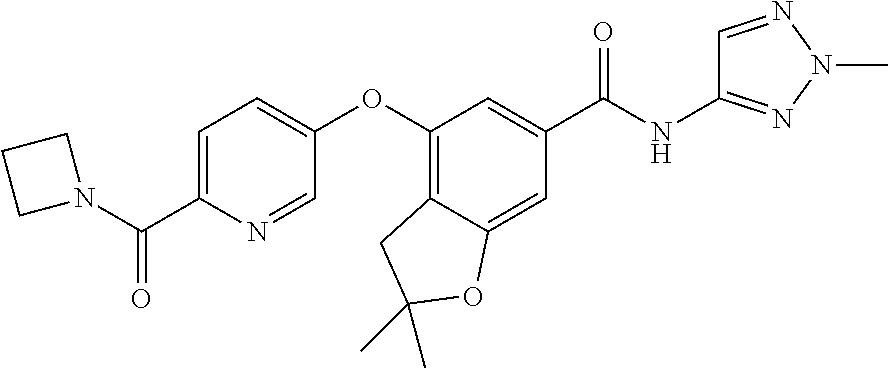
C1=C(C(N2CCC2)=O)N=CC(OC2=C3C(=CC(C(NC4=NN(C)N=C4)=O)=C2)OC(C)(C)C3)=C1
